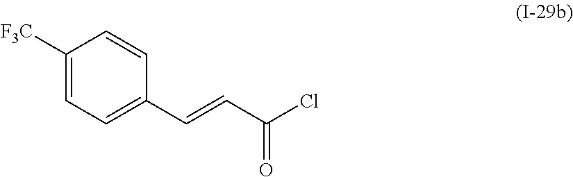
C1(C=CC(Cl)=O)=CC=C([F3C])C=C1
